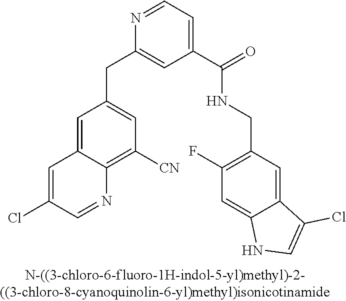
N1=CC=C(C(=O)NCC2=C(F)C=C3C(=C2)C(Cl)=CN3)C=C1CC1=CC([CN])=C2C(=C1)C=C(Cl)C=N2
